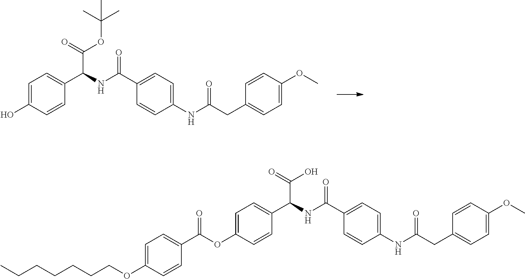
C1(NC(CC2=CC=C(OC)C=C2)=O)=CC=C(C(NC(C(=O)OC(C)(C)C)C2=CC=C(O)C=C2)=O)C=C1.C1(NC(CC2=CC=C(OC)C=C2)=O)=CC=C(C(NC(C(=O)O)C2=CC=C(OC(C3=CC=C(OCCCCCCC)C=C3)=O)C=C2)=O)C=C1
